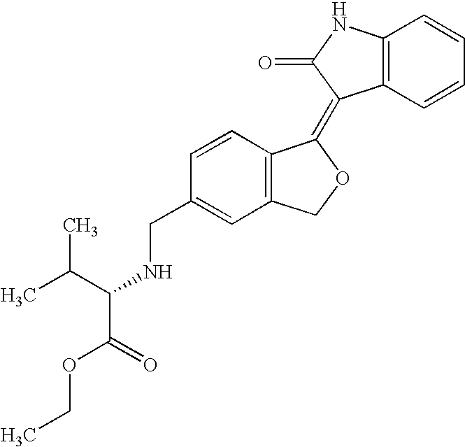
C1=CC(CNC(C(C)C)C(=O)OCC)=CC2=C1C(=C1C3=C(C=CC=C3)NC1=O)OC2
